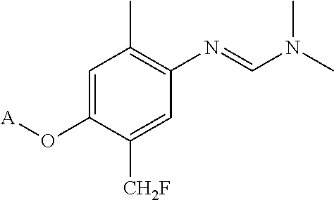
C1=C(O[A])C([CH2F])=CC(N=CN(C)C)=C1C
